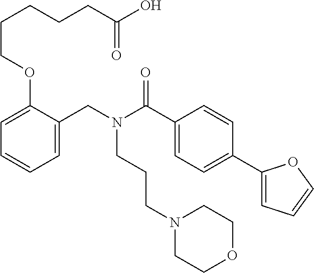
C1=C(CN(C(C2=CC=C(C3=CC=CO3)C=C2)=O)CCCN2CCOCC2)C(OCCCCCC(O)=O)=CC=C1
